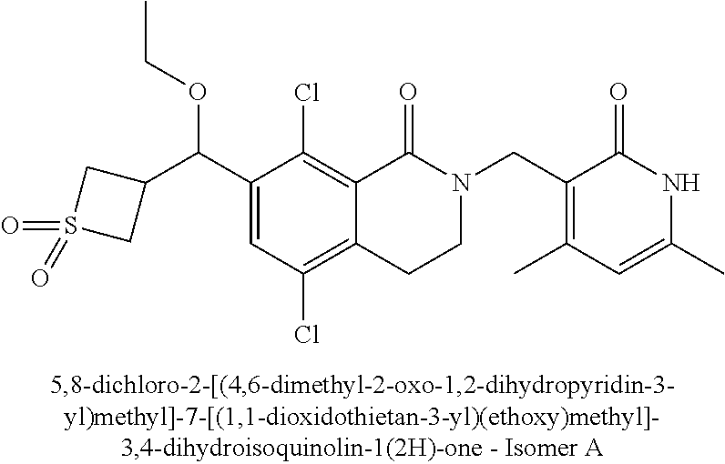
C1(C(C2CS(=O)(=O)C2)OCC)=CC(Cl)=C2C(=C1Cl)C(=O)N(CC1=C(C)C=C(C)NC1=O)CC2
